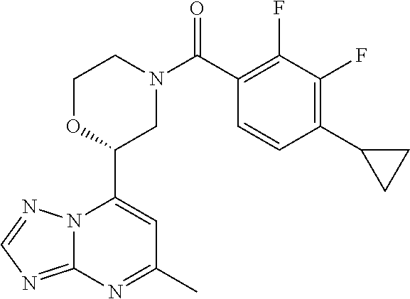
N12C(=NC=N1)N=C(C)C=C2C1CN(C(=O)C2=C(F)C(F)=C(C3CC3)C=C2)CCO1
